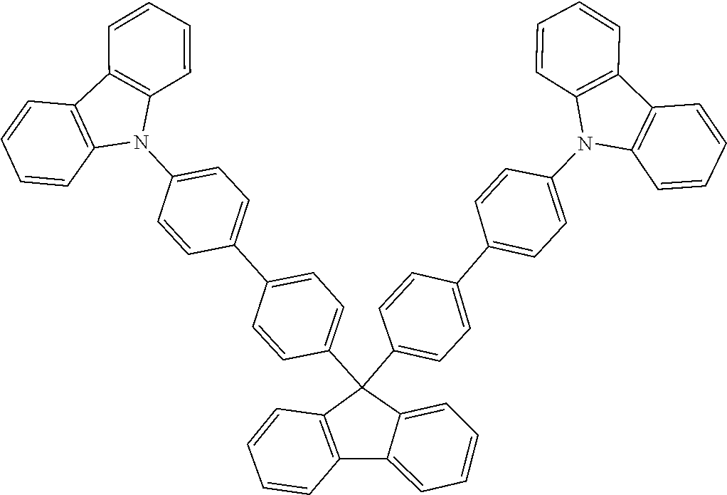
C1=CC2=C(C=C1)N(C1=CC=C(C3=CC=C(C4(C5=CC=C(C6=CC=C(N7C8=C(C=CC=C8)C8=C7C=CC=C8)C=C6)C=C5)C5=C(C6=CC=CC=C46)C=CC=C5)C=C3)C=C1)C1=C2C=CC=C1
